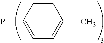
C1=C(C)C=CC(P)=C1
